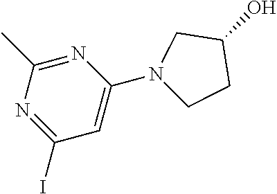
IC1=NC(C)=NC(N2CC(O)CC2)=C1
